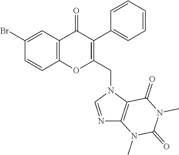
C1=CC2=C(C=C1Br)C(=O)C(C1=CC=CC=C1)=C(CN1C=NC3=C1C(=O)N(C)C(=O)N3C)O2
